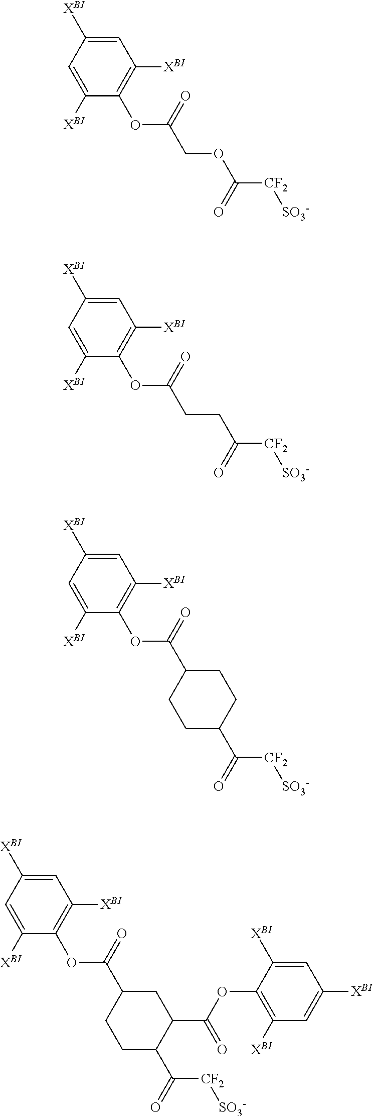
C1=C([XBI])C=C([XBI])C(OC(=O)COC([CF2][SO3-])=O)=C1[XBI].C1=C([XBI])C=C([XBI])C(OC(=O)CCC([CF2][SO3-])=O)=C1[XBI].C1=C([XBI])C=C([XBI])C(OC(=O)C2CCC(C(=O)[CF2][SO3-])CC2)=C1[XBI].C1=C([XBI])C=C([XBI])C(OC(=O)C2CCC(C(=O)[CF2][SO3-])C(C(OC3=C([XBI])C=C([XBI])C=C3[XBI])=O)C2)=C1[XBI]
